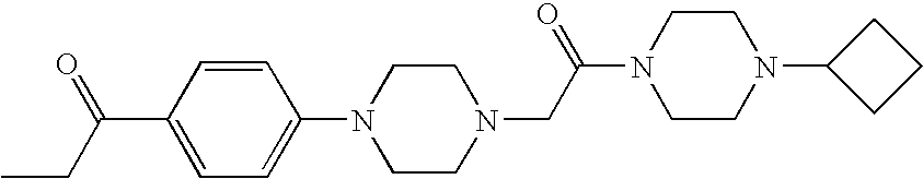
C1(N2CCN(CC(N3CCN(C4CCC4)CC3)=O)CC2)=CC=C(C(CC)=O)C=C1
